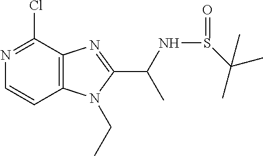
C12=C(C(Cl)=NC=C1)N=C(C(NS(=O)C(C)(C)C)C)N2CC
